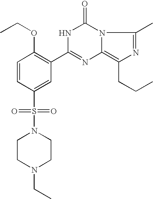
C1=CC(S(N2CCN(CC)CC2)(=O)=O)=CC(C2=NC3=C(CCC)N=C(C)N3C(=O)N2)=C1OCC
